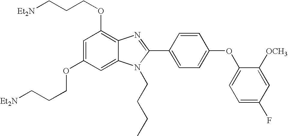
C1=C(OCCC[Et2N])C=C2C(=C1OCCC[Et2N])N=C(C1=CC=C(OC3=CC=C(F)C=C3[OCH3])C=C1)N2CCCC
